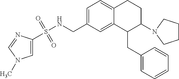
C1=C(CNS(=O)(=O)C2=CN(C)C=N2)C=C2C(=C1)CCC(N1CCCC1)C2CC1=CC=CC=C1
